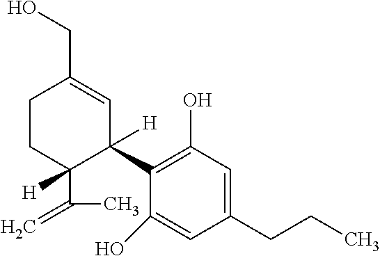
C1(C2=C(O)C=C(CCC)C=C2O)([H])C=C(CO)CCC1([H])C(C)=C
